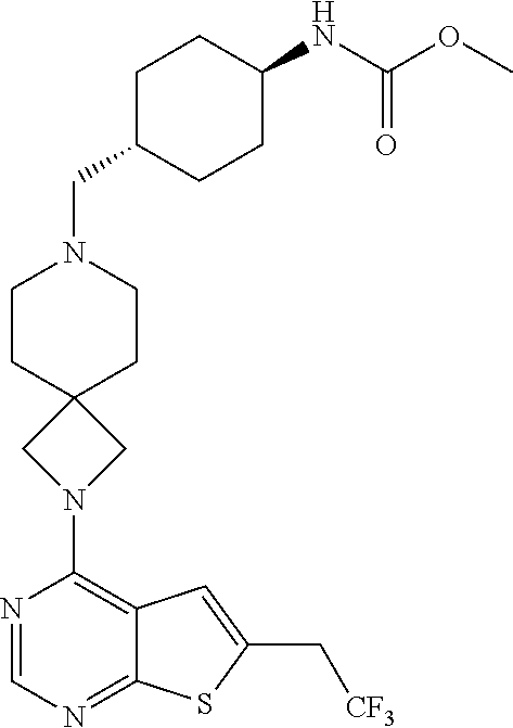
N1=CN=C2C(=C1N1CC3(C1)CCN(CC1CCC(NC(OC)=O)CC1)CC3)C=C(C[CF3])S2
